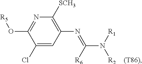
C1(Cl)=CC(N=C(N([R1])[R2])[R6])=C([SCH3])N=C1O[R5]
